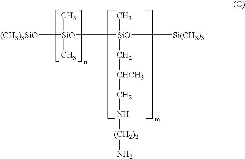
[(CH3)3SiO][SiO]([SiO]([Si(CH3)3])(C)C[CHCH3]CN[(CH2)2]N)(C)C
